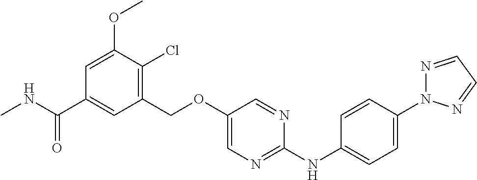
C1(COC2=CN=C(NC3=CC=C(N4N=CC=N4)C=C3)N=C2)=C(Cl)C(OC)=CC(C(NC)=O)=C1
